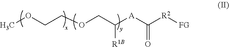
COCCOCC([A]C([R2][FG])=O)[R1B]
